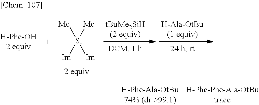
[Me][Si]([Me])([Im])[Im]
